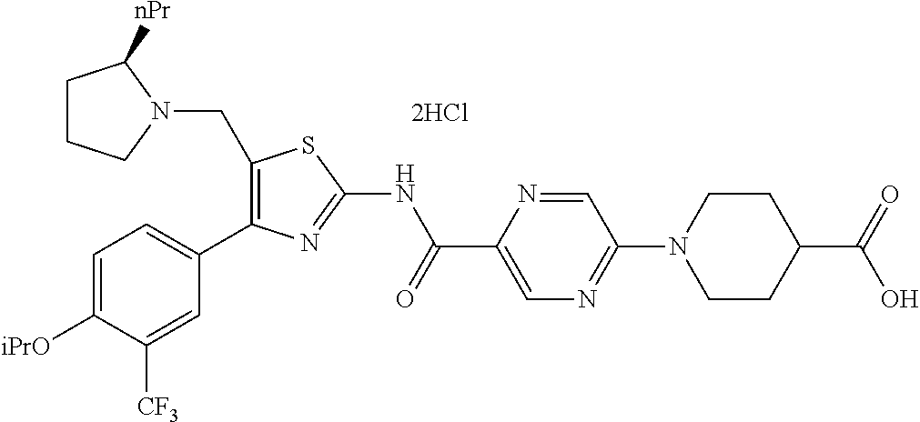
C1=C([iPrO])C([CF3])=CC(C2=C(CN3C([nPr])CCC3)SC(NC(C3=CN=C(N4CCC(C(=O)O)CC4)C=N3)=O)=N2)=C1.[2HCl]
